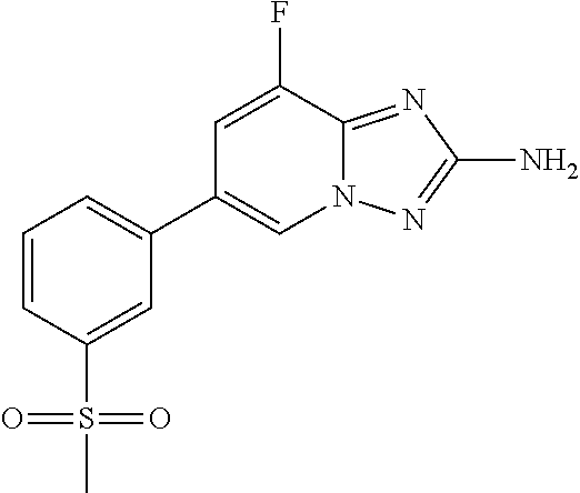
C1=CC(S(=O)(=O)C)=CC(C2=CN3C(=NC(N)=N3)C(F)=C2)=C1
